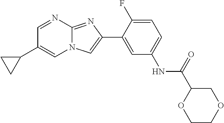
C1=NC2=NC(C3=CC(NC(=O)C4OCCOC4)=CC=C3F)=CN2C=C1C1CC1
